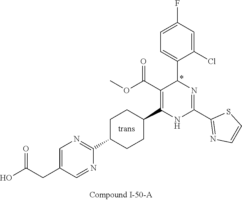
C1=C(Cl)C(C2N=C(C3=NC=CS3)NC(C3CCC(C4=NC=C(CC(O)=O)C=N4)CC3)=C2C(OC)=O)=CC=C1F
